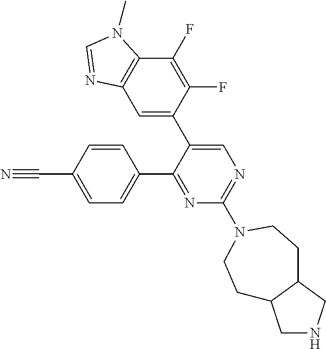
C1=C(C#N)C=CC(C2=NC(N3CCC4CNCC4CC3)=NC=C2C2=CC3=C(C(F)=C2F)N(C)C=N3)=C1
